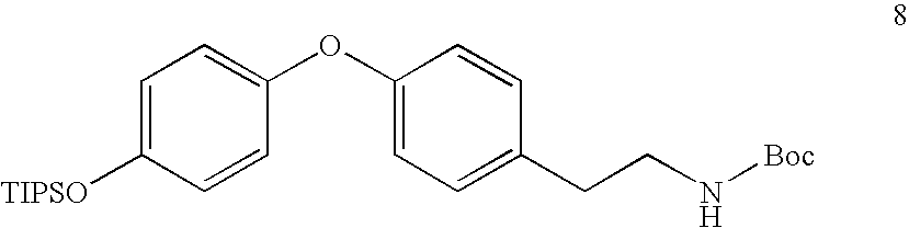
C1=C([TIPSO])C=CC(OC2=CC=C(CCN[Boc])C=C2)=C1
